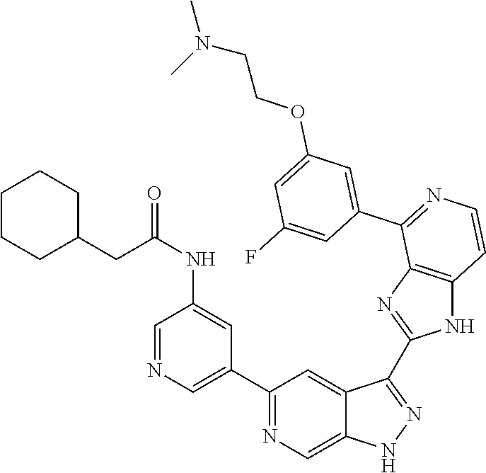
C1(C2=CN=CC(NC(CC3CCCCC3)=O)=C2)=NC=C2C(=C1)C(C1=NC3=C(N1)C=CN=C3C1=CC(OCCN(C)C)=CC(F)=C1)=NN2
